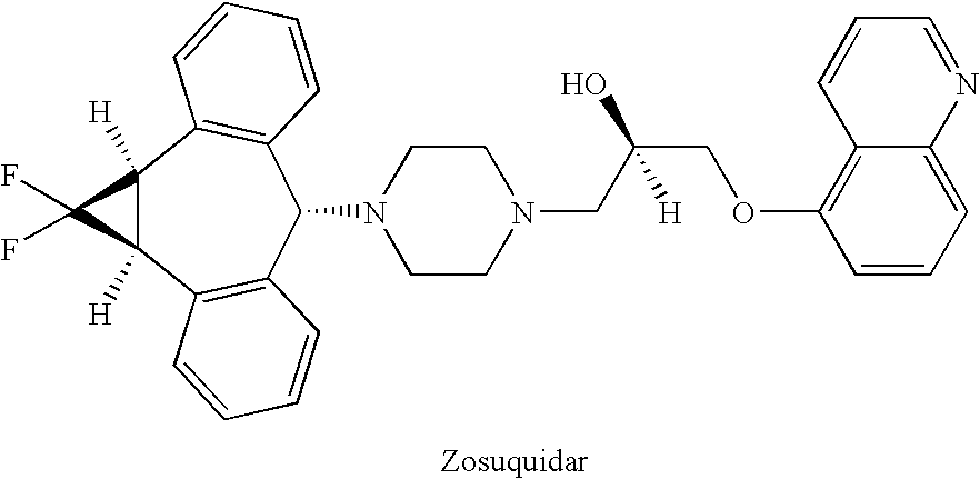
C12([H])C([H])(C3=C(C(N4CCN(CC(COC5=C6C(=CC=C5)N=CC=C6)([H])O)CC4)C4=C1C=CC=C4)C=CC=C3)C2(F)F
